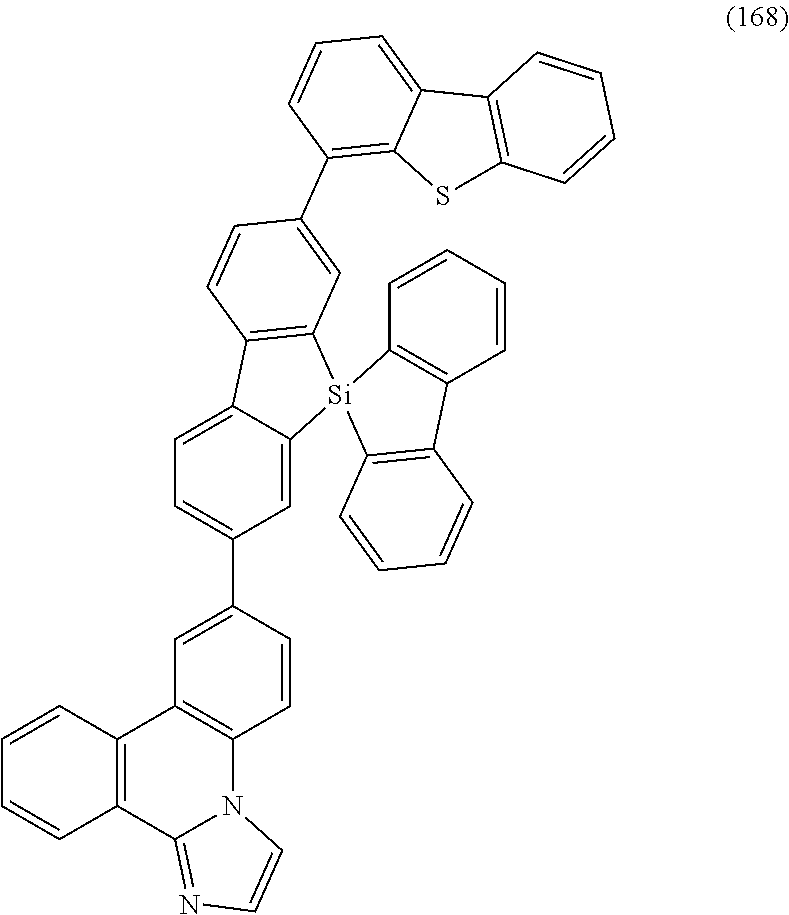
C1=CC(C2=CC=C3C(=C2)[Si]2(C4=C3C=CC(C3=C5C(=CC=C3)C3=C(S5)C=CC=C3)=C4)C3=C(C4=C2C=CC=C4)C=CC=C3)=CC2=C1N1C(=NC=C1)C1=C2C=CC=C1
